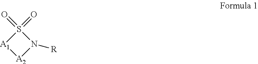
[A1]1[A2]N([R])S1(=O)=O
